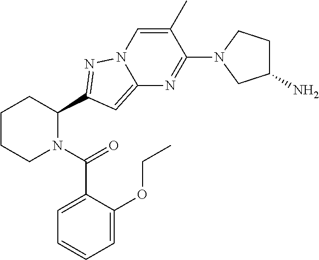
C1CCN(C(=O)C2=CC=CC=C2OCC)C(C2=NN3C=C(C)C(N4CC(N)CC4)=NC3=C2)C1
